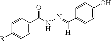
C1=C(O)C=CC(C(=NNC(C2=CC=C([R])C=C2)=O)[H])=C1
